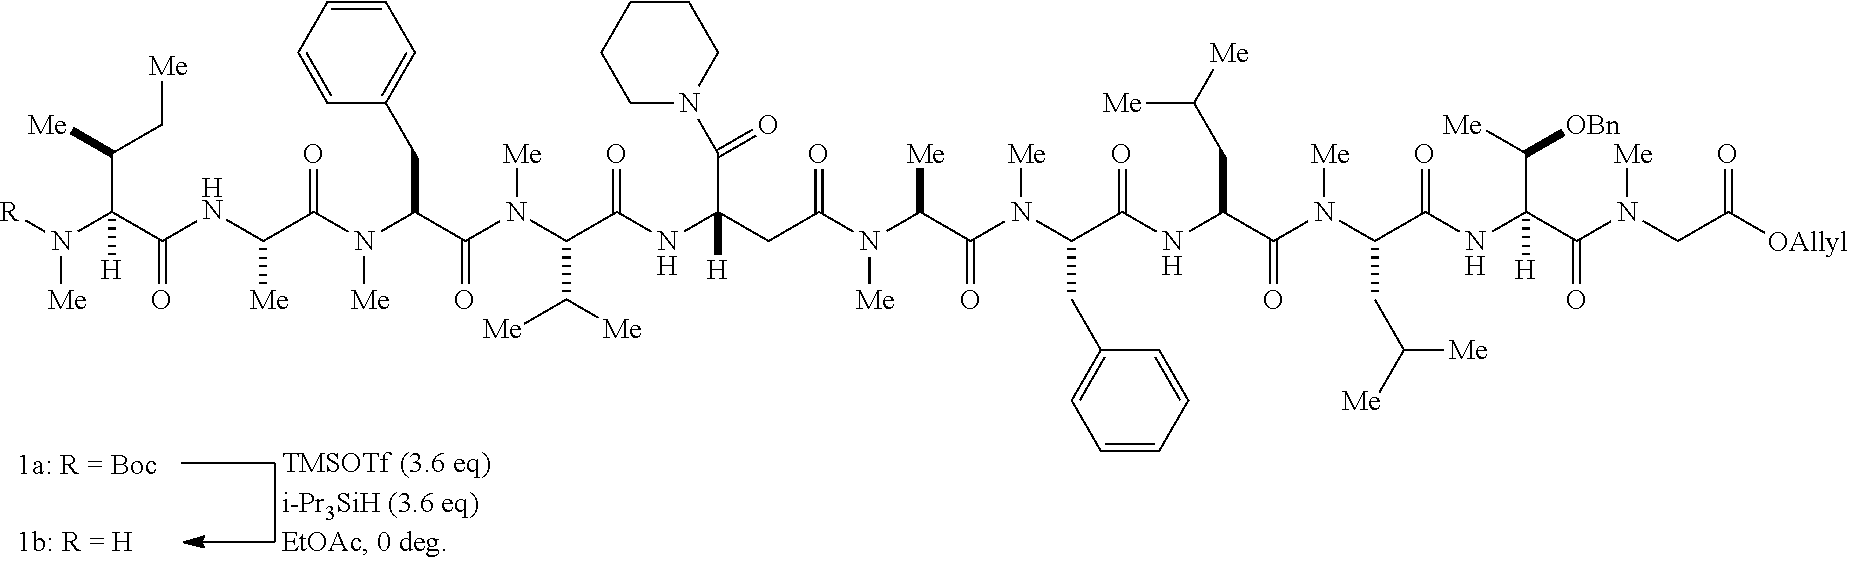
[R]N(C(C(NC(C(N(C(C(N(C(C(NC(CC(N(C(C(N(C(C(NC(C(N(C(C(NC(C([Me])[OBn])([H])C(=O)N(CC([OAllyl])=O)[Me])=O)CC([Me])[Me])[Me])=O)CC([Me])[Me])=O)CC1=CC=CC=C1)[Me])=O)[Me])[Me])=O)(C(N1CCCCC1)=O)[H])=O)C([Me])[Me])[Me])=O)CC1=CC=CC=C1)[Me])=O)[Me])=O)(C([Me])C[Me])[H])[Me]
